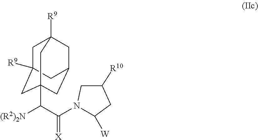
[(R2)2N]C(C(N1C([W])CC([R10])C1)=[X])C12CC3([R9])CC([R9])(CC(C1)C3)C2
